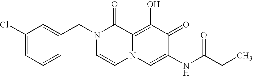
C1(Cl)=CC=CC(CN2C=CN3C(=C(O)C(=O)C(NC(CC)=O)=C3)C2=O)=C1
